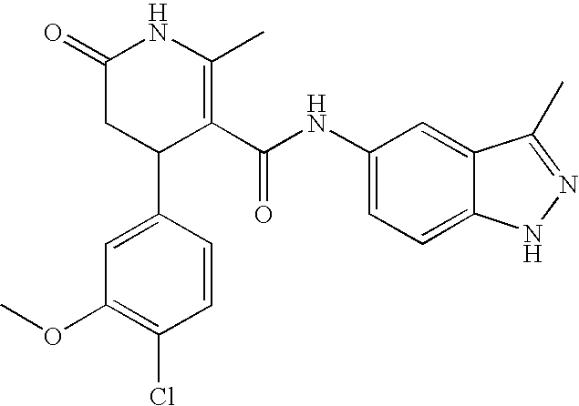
C1(=O)CC(C2=CC(OC)=C(Cl)C=C2)C(C(NC2=CC=C3C(=C2)C(C)=NN3)=O)=C(C)N1
